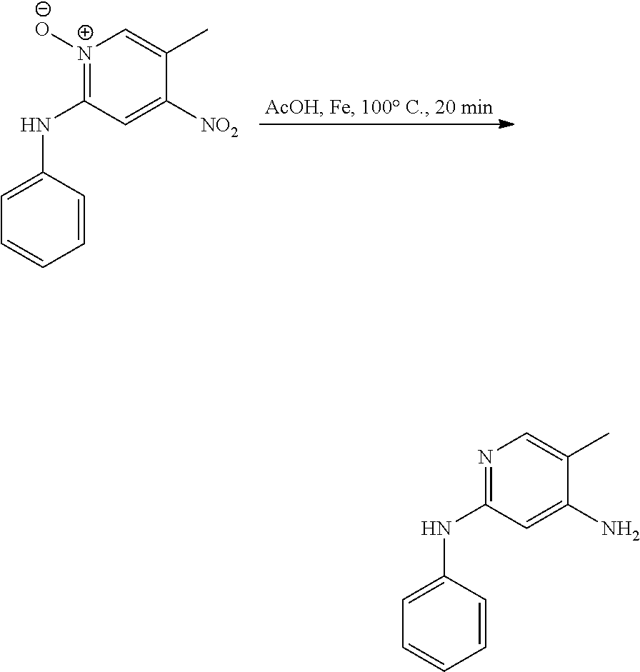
C1=C(NC2=[N+]([O-])C=C(C)C([NO2])=C2)C=CC=C1.C1=C(NC2=NC=C(C)C(N)=C2)C=CC=C1
